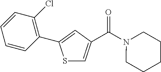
S1C=C(C(N2CCCCC2)=O)C=C1C1=C(Cl)C=CC=C1
